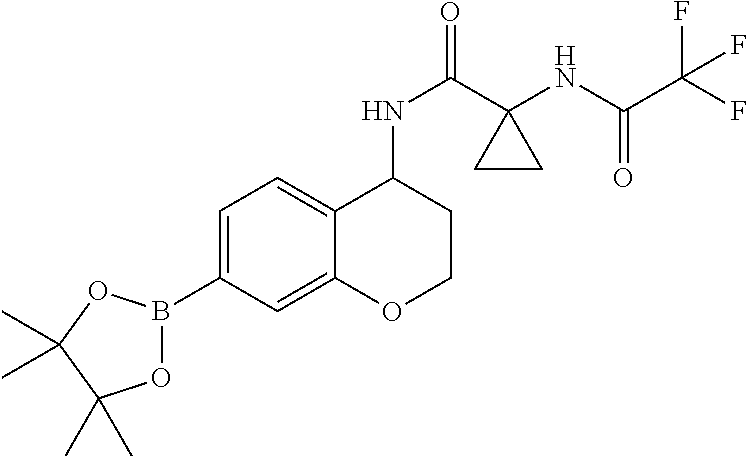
C1=C(B2OC(C)(C)C(C)(C)O2)C=C2C(=C1)C(NC(=O)C1(NC(C(F)(F)F)=O)CC1)CCO2
